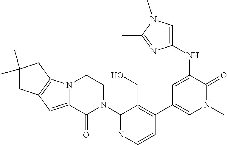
C1(N2CCN3C(=CC4=C3CC(C)(C)C4)C2=O)=NC=CC(C2=CN(C)C(=O)C(NC3=CN(C)C(C)=N3)=C2)=C1CO
